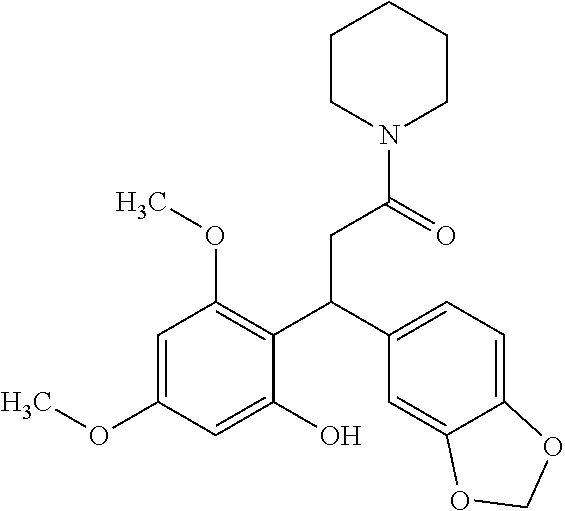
C1CN(C(=O)CC(C2=C(OC)C=C(OC)C=C2O)C2=CC=C3C(=C2)OCO3)CCC1
